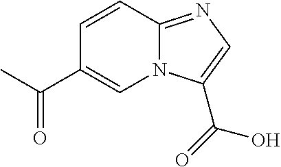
C1=CC2=NC=C(C(=O)O)N2C=C1C(=O)C
